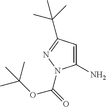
C1(N)=CC(C(C)(C)C)=NN1C(=O)OC(C)(C)C
